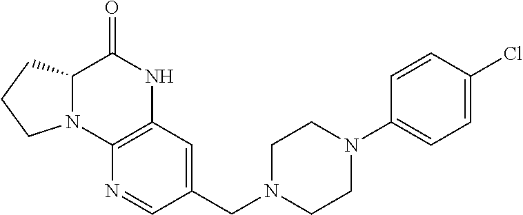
C1=CC(Cl)=CC=C1N1CCN(CC2=CC3=C(N=C2)N2C(C(=O)N3)CCC2)CC1
